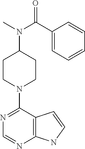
C1CN(C2=NC=NC3=C2C=CN3)CCC1N(C(=O)C1=CC=CC=C1)C
